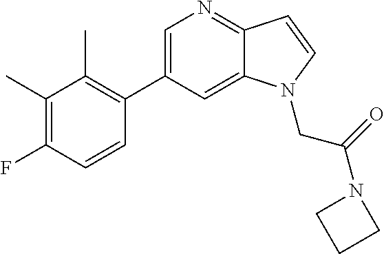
C1=C(C2=C(C)C(C)=C(F)C=C2)C=C2C(=N1)C=CN2CC(N1CCC1)=O
